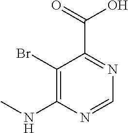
C1(Br)=C(NC)N=CN=C1C(=O)O
